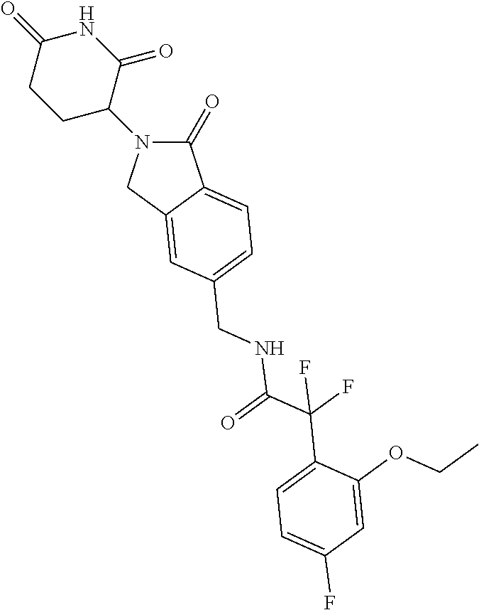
C1(=O)N(C2CCC(=O)NC2=O)CC2=CC(CNC(C(C3=CC=C(F)C=C3OCC)(F)F)=O)=CC=C12
